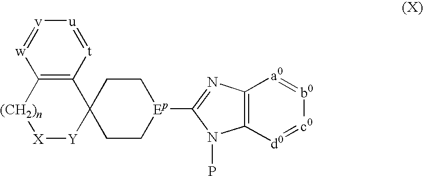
C12=C([t]=[u][v]=[w]1)C1([Y][X][(CH2)n]2)CC[Ep](C2=NC3=C(N2P)[d0]=[c0][b0]=[a0]3)CC1
